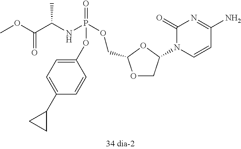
O1CC(N2C=CC(N)=NC2=O)OC1COP(NC(C(OC)=O)C)(=O)OC1=CC=C(C2CC2)C=C1
